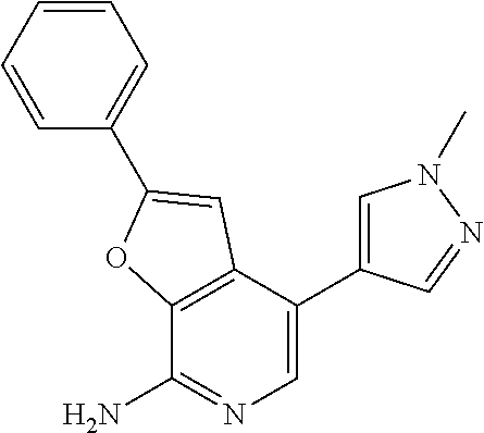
C12=C(C(C3=CN(C)N=C3)=CN=C1N)C=C(C1=CC=CC=C1)O2
